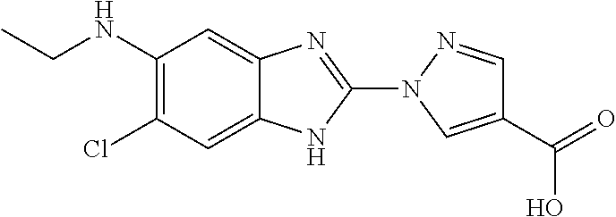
C1(NCC)=C(Cl)C=C2C(=C1)N=C(N1C=C(C(=O)O)C=N1)N2
